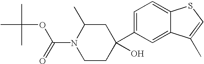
C1CC(O)(C2=CC=C3C(=C2)C(C)=CS3)CC(C)N1C(OC(C)(C)C)=O
